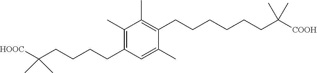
C1(C)=C(CCCCCCC(C)(C)[COOH])C(C)=CC(CCCCC(C)(C)[HOOC])=C1C
